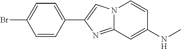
C1=CC(C2=CN3C(=N2)C=C(NC)C=C3)=CC=C1Br
